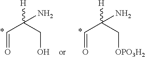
C(C=O)(CO)([H])N.C(C=O)(C[OPO3H2])([H])N
